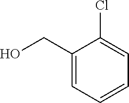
C1(CO)=CC=CC=C1Cl
